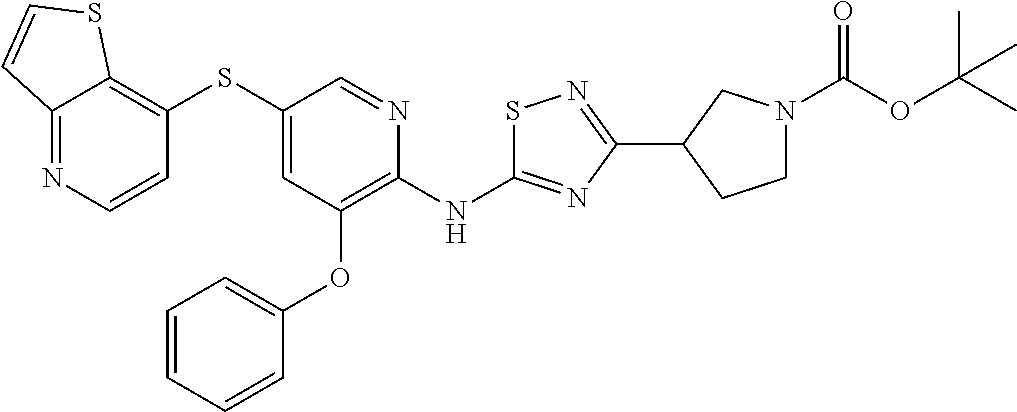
S(C1=CC(OC2=CC=CC=C2)=C(NC2=NC(C3CN(C(OC(C)(C)C)=O)CC3)=NS2)N=C1)C1=C2C(=NC=C1)C=CS2
